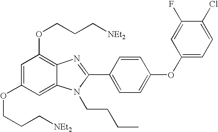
C1=C(OCCC[NEt2])C=C2C(=C1OCCC[NEt2])N=C(C1=CC=C(OC3=CC=C(Cl)C(F)=C3)C=C1)N2CCCC
